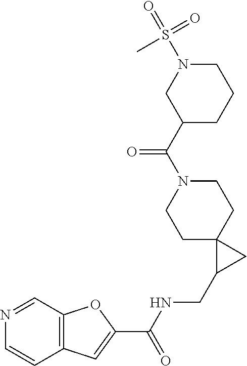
C12=C(C=NC=C1)OC(C(NCC1CC13CCN(C(C1CCCN(S(=O)(=O)C)C1)=O)CC3)=O)=C2
